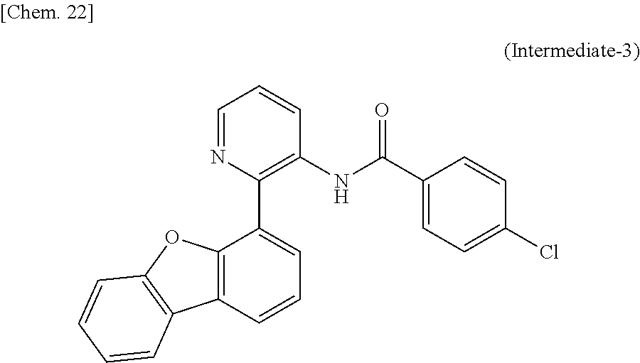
C1=NC(C2=CC=CC3=C2OC2=C3C=CC=C2)=C(NC(C2=CC=C(Cl)C=C2)=O)C=C1
